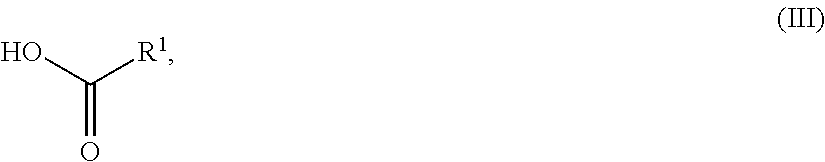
C(=O)(O)[R1]
